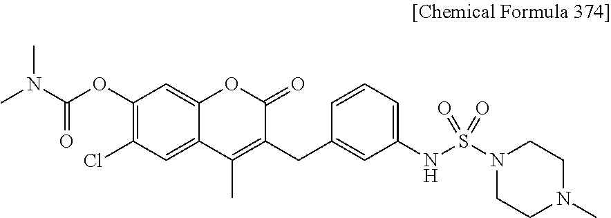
O(C1=C(Cl)C=C2C(=C1)OC(=O)C(CC1=CC(NS(N3CCN(C)CC3)(=O)=O)=CC=C1)=C2C)C(N(C)C)=O
